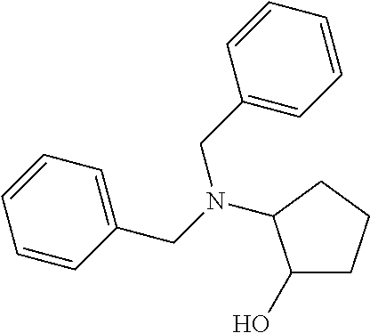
C1(O)CCCC1N(CC1=CC=CC=C1)CC1=CC=CC=C1
